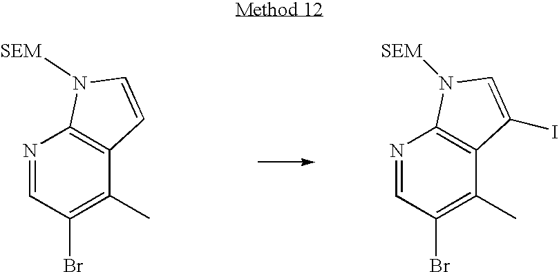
N1=CC(Br)=C(C)C2=C1N([SEM])C=C2.N1=CC(Br)=C(C)C2=C1N([SEM])C=C2I
